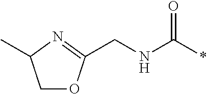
C(NC(*)=O)C1=NC(C)CO1
